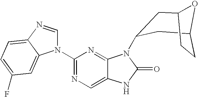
C12=CN=C(N3C=NC4=CC=C(F)C=C34)N=C1N(C1CC3OC(C1)CC3)C(=O)N2
